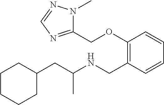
C1(OCC2=NC=NN2C)=C(CNC(CC2CCCCC2)C)C=CC=C1
